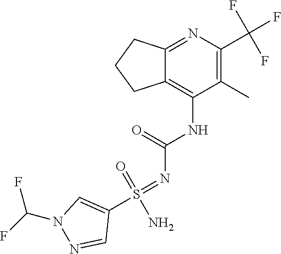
NS(=NC(=O)NC1=C2CCCC2=NC(C(F)(F)F)=C1C)(C1=CN(C(F)F)N=C1)=O
